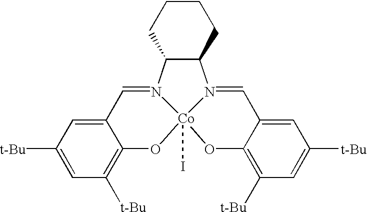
C1CC2C(CC1)N1=CC3=CC([t-Bu])=CC([t-Bu])=C3O[Co]13(I)N2=CC1=CC([t-Bu])=CC([t-Bu])=C1O3
